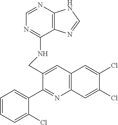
C1=NC2=C(C(NCC3=CC4=C(N=C3C3=CC=CC=C3Cl)C=C(Cl)C(Cl)=C4)=N1)N=CN2
